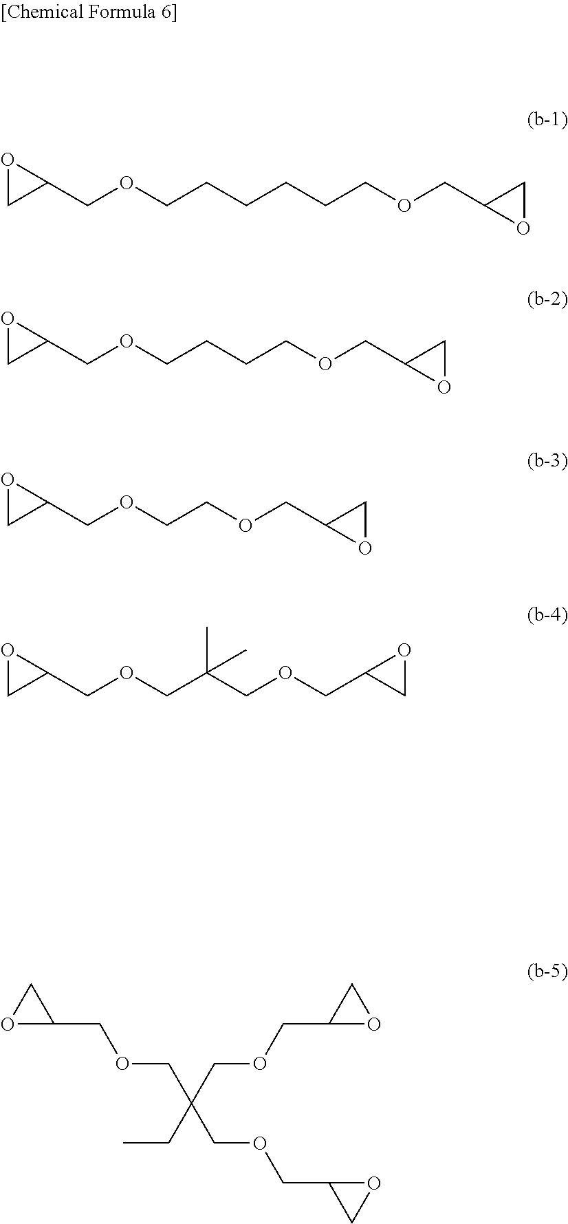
C1(COCCCCCCOCC2OC2)OC1.C1(COCCCCOCC2OC2)OC1.C1(COCCOCC2OC2)OC1.C1(COCC(COCC2OC2)(C)C)OC1.O1C(COCC(CC)(COCC2OC2)COCC2OC2)C1
